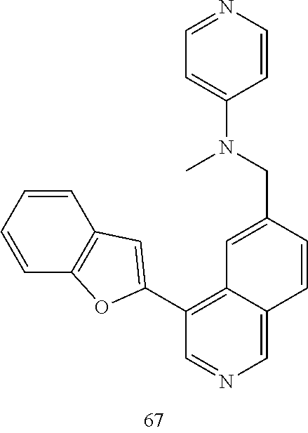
C1=CC=CC2=C1C=C(C1=C3C(=CN=C1)C=CC(CN(C1=CC=NC=C1)C)=C3)O2
